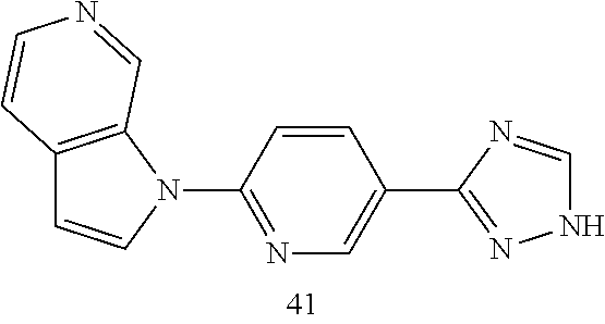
C12=C(N(C3=NC=C(C4=NNC=N4)C=C3)C=C1)C=NC=C2
